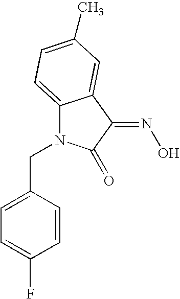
C1=C(CN2C3=CC=C(C)C=C3C(=NO)C2=O)C=CC(F)=C1
